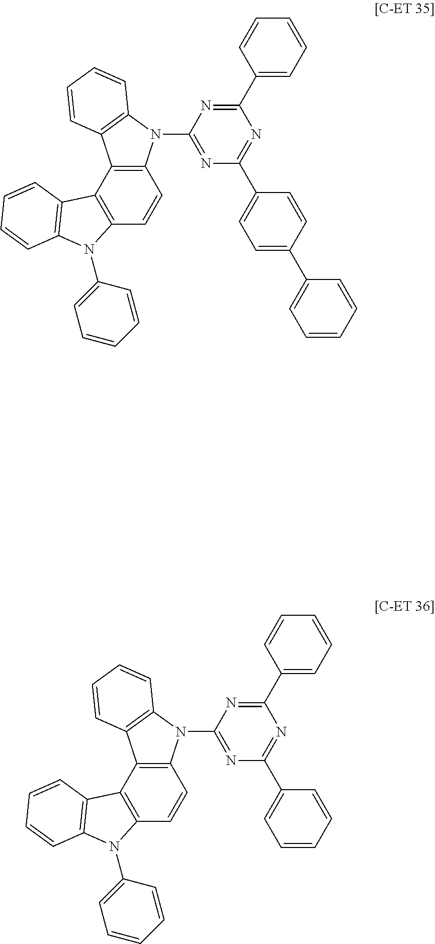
C12=C(C3=C(C=C1)N(C1=NC(C4=CC=C(C5=CC=CC=C5)C=C4)=NC(C4=CC=CC=C4)=N1)C1=C3C=CC=C1)C1=C(N2C2=CC=CC=C2)C=CC=C1.C12=C(C3=C(C=C1)N(C1=NC(C4=CC=CC=C4)=NC(C4=CC=CC=C4)=N1)C1=C3C=CC=C1)C1=C(N2C2=CC=CC=C2)C=CC=C1
